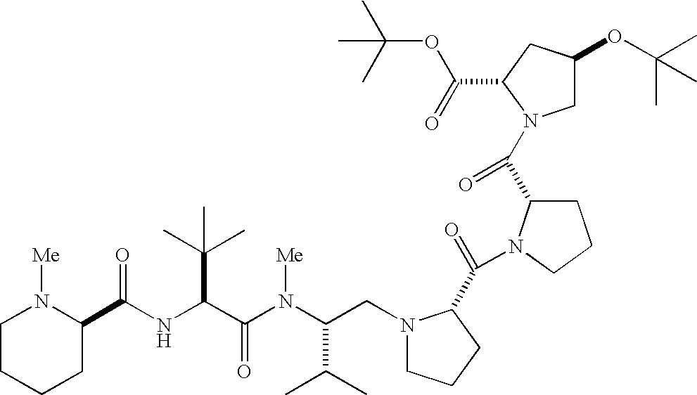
N(C(C(N(C(C(C)C)CN1CCCC1C(=O)N1C(C(=O)N2CC(OC(C)(C)C)CC2C(=O)OC(C)(C)C)CCC1)[Me])=O)C(C)(C)C)C(=O)C1N([Me])CCCC1
